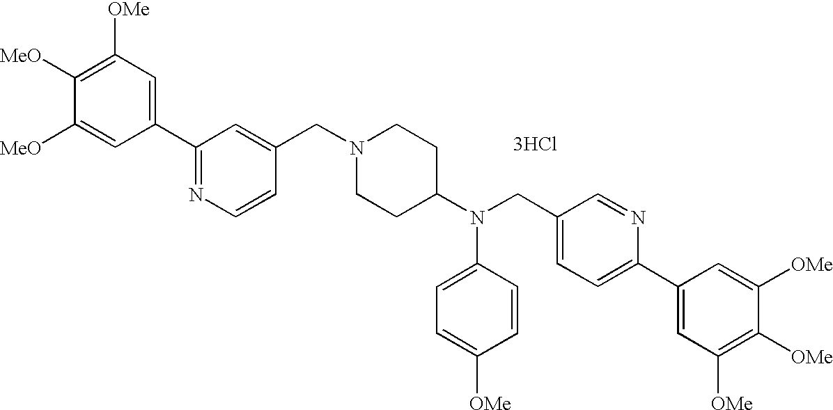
C1(C2=NC=CC(CN3CCC(N(C4=CC=C([OMe])C=C4)CC4=CC=C(C5=CC([OMe])=C([OMe])C([OMe])=C5)N=C4)CC3)=C2)=CC([OMe])=C([MeO])C([MeO])=C1.[3HCl]
